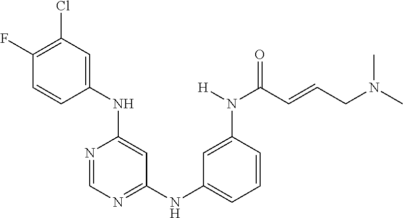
C1(F)=C(Cl)C=C(NC2=CC(NC3=CC=CC(N(C(=O)C=CCN(C)C)[H])=C3)=NC=N2)C=C1
